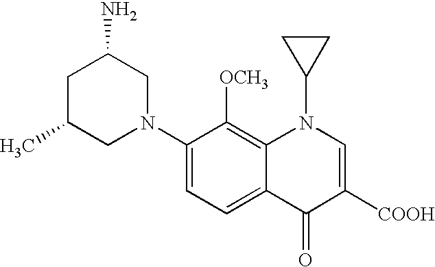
C1C(C)CN(C2=CC=C3C(=C2[OCH3])N(C2CC2)C=C([COOH])C3=O)CC1N
